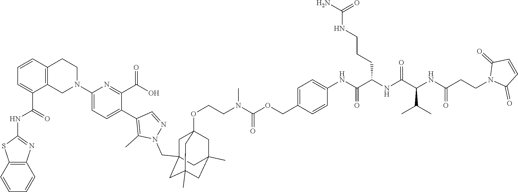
C12=C(C=CC=C1)SC(NC(C1=CC=CC3=C1CN(C1=CC=C(C4=C(C)N(CC56CC7(OCCN(C(OCC8=CC=C(NC(C(NC(C(NC(CCN9C(=O)C=CC9=O)=O)C(C)C)=O)CCCNC(N)=O)=O)C=C8)=O)C)CC(C)(CC(C)(C5)C7)C6)N=C4)C(C(O)=O)=N1)CC3)=O)=N2
